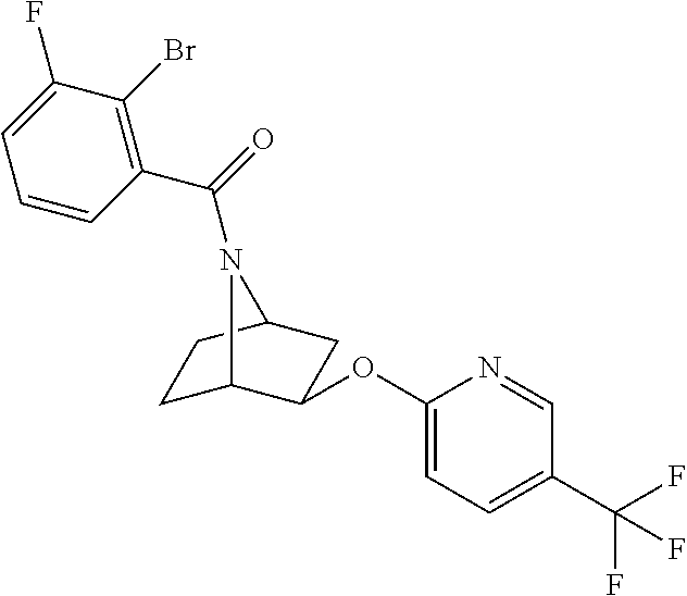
C1(OC2C3CCC(C2)N3C(=O)C2=C(Br)C(F)=CC=C2)=CC=C(C(F)(F)F)C=N1
